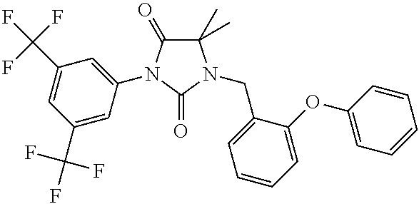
C1(C)(C)C(=O)N(C2=CC(C(F)(F)F)=CC(C(F)(F)F)=C2)C(=O)N1CC1=CC=CC=C1OC1=CC=CC=C1
